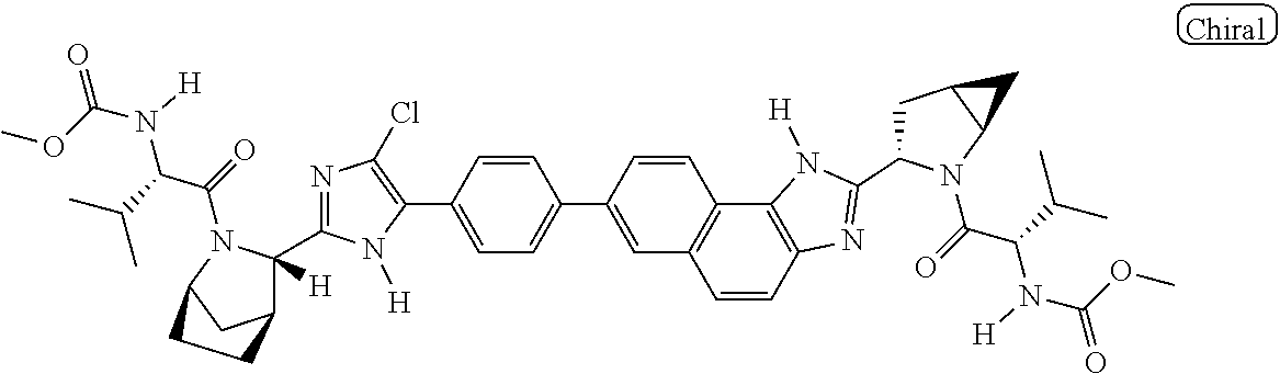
C1(C2=CC=C(C3=CC4=C(C5=C(N=C(C6CC7C(N6C(=O)C(C(C)C)N(C(OC)=O)[H])C7)N5[H])C=C4)C=C3)C=C2)=C(Cl)N=C(C2([H])C3CC(N2C(=O)C(C(C)C)N(C(OC)=O)[H])CC3)N1[H]
